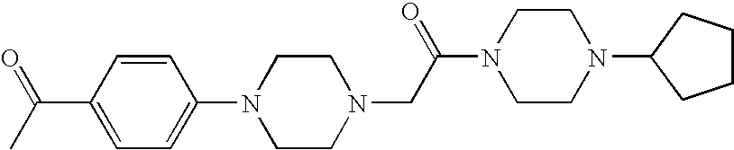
N1(C2=CC=C(C(=O)C)C=C2)CCN(CC(N2CCN(C3CCCC3)CC2)=O)CC1
